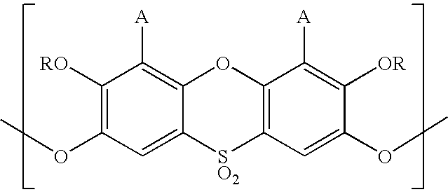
C1([RO])=C(OC)C=C2C(=C1[A])OC1=C([SO2]2)C=C(OC)C([OR])=C1[A]
